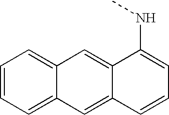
C1=CC=C2C(=C1)C=C1C(=C2)C=CC=C1NC
